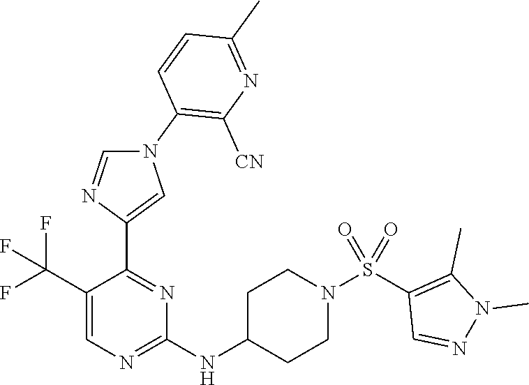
N1(C2=C([CN])N=C(C)C=C2)C=NC(C2=NC(NC3CCN(S(C4=C(C)N(C)N=C4)(=O)=O)CC3)=NC=C2C(F)(F)F)=C1
